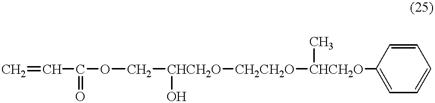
C=CC(OC[CHCH2O]([CH2CH2O][CHCH2O](C)C1=CC=CC=C1)O)=O
